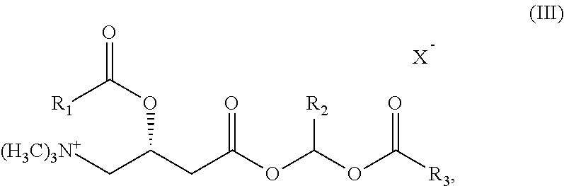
C(C(CC(OC(OC(=O)[R3])[R2])=O)OC(=O)[R1])[(H3C)3N+].[X]
